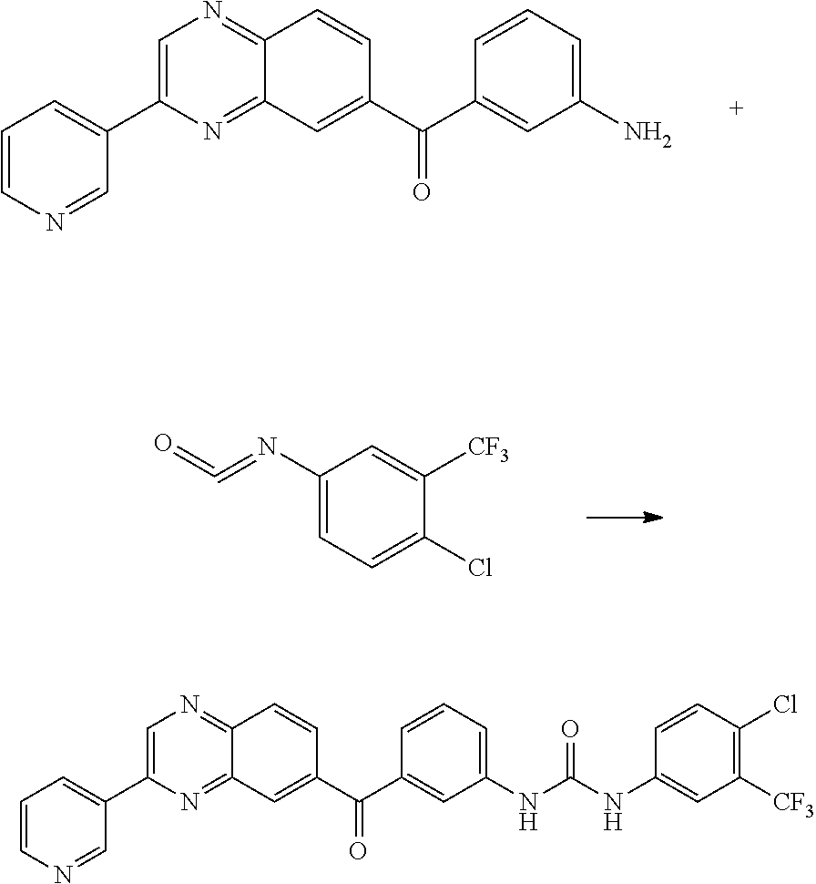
C1=NC=CC=C1C1=CN=C2C(=N1)C=C(C(C1=CC(NC(NC3=CC([CF3])=C(Cl)C=C3)=O)=CC=C1)=O)C=C2.C1=CN=CC(C2=CN=C3C(=N2)C=C(C(C2=CC(N)=CC=C2)=O)C=C3)=C1.C1(N=C=O)=CC=C(Cl)C([CF3])=C1
